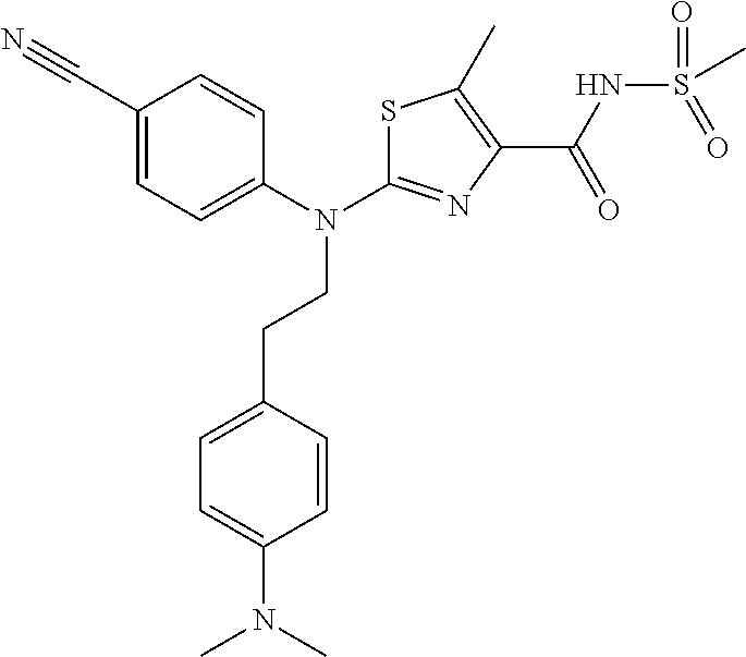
S1C(N(C2=CC=C(C#N)C=C2)CCC2=CC=C(N(C)C)C=C2)=NC(C(NS(C)(=O)=O)=O)=C1C
